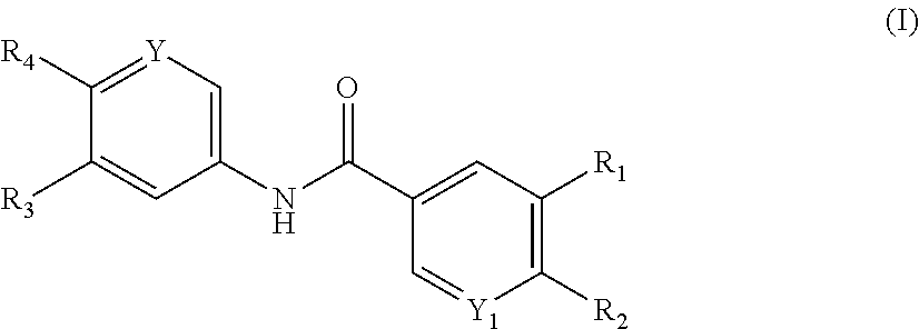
[R2]C1=C([R1])C=C(C(NC2=C[Y]=C([R4])C([R3])=C2)=O)C=[Y1]1
